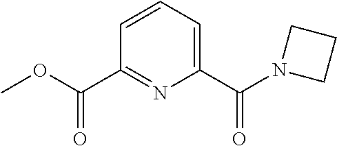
C1=CC=C(C(N2CCC2)=O)N=C1C(OC)=O
